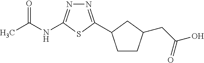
N1=C(C2CCC(CC(O)=O)C2)SC(NC(C)=O)=N1
